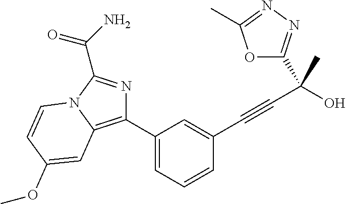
C1(C2=C3N(C(C(=O)N)=N2)C=CC(OC)=C3)=CC=CC(C#CC(O)(C)C2=NN=C(C)O2)=C1
